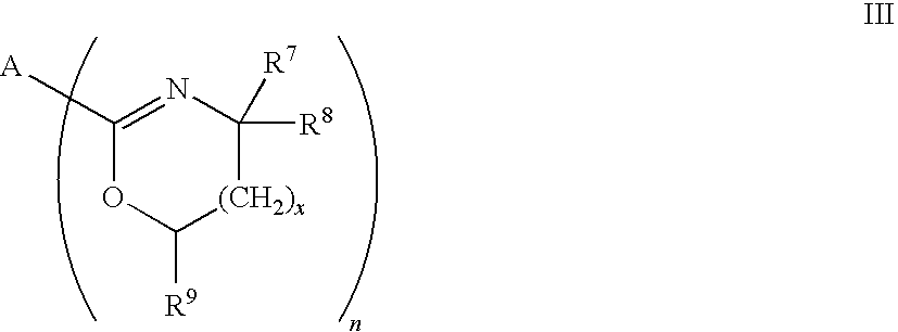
C1([A])=NC([R8])([R7])[(CH2)x]C([R9])O1
